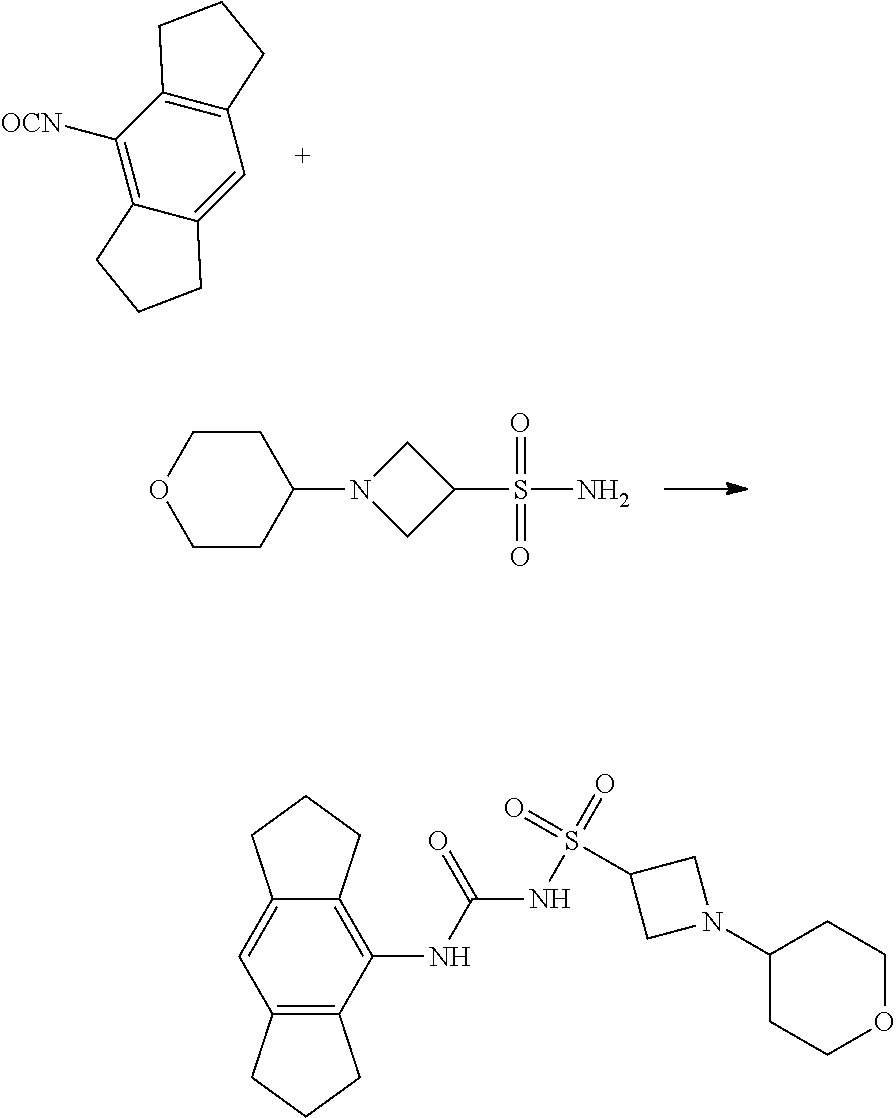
C12=C([OCN])C3=C(C=C1CCC2)CCC3.N1(C2CCOCC2)CC(S(N)(=O)=O)C1.N1(C2CCOCC2)CC(S(NC(NC2=C3C(=CC4=C2CCC4)CCC3)=O)(=O)=O)C1
